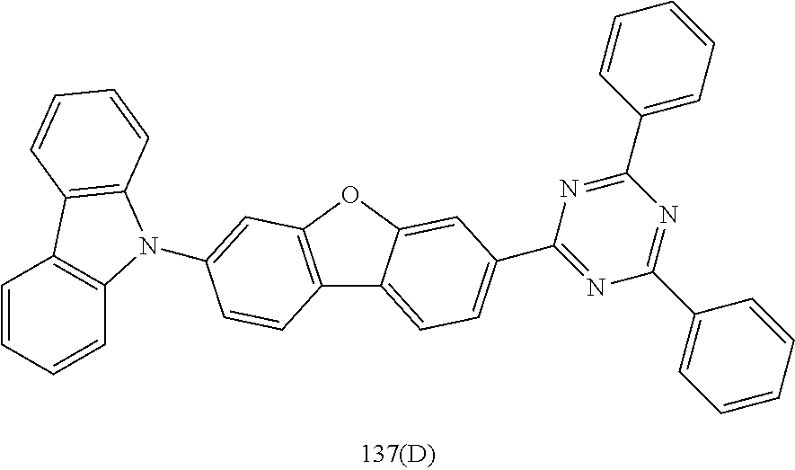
C1=CC=CC2=C1C1=C(N2C2=CC3=C(C4=CC=C(C5=NC(C6=CC=CC=C6)=NC(C6=CC=CC=C6)=N5)C=C4O3)C=C2)C=CC=C1
